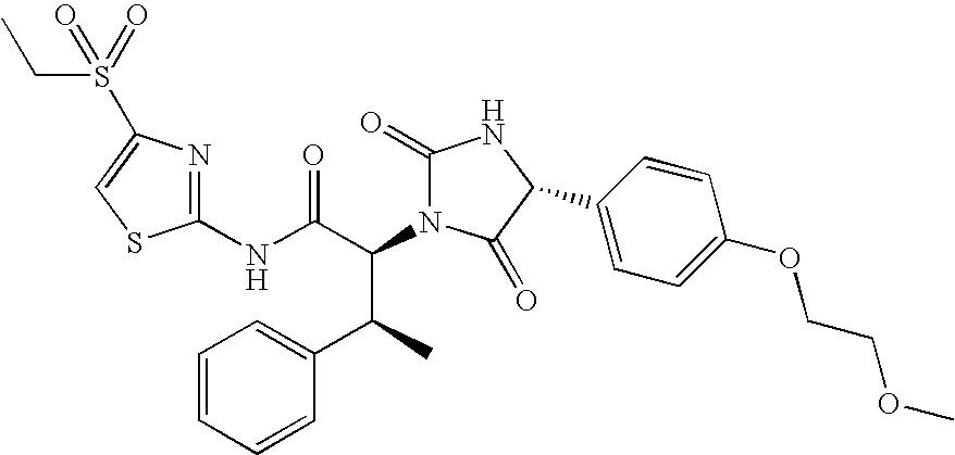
C1(NC(C(N2C(=O)NC(C3=CC=C(OCCOC)C=C3)C2=O)C(C2=CC=CC=C2)C)=O)=NC(S(CC)(=O)=O)=CS1
